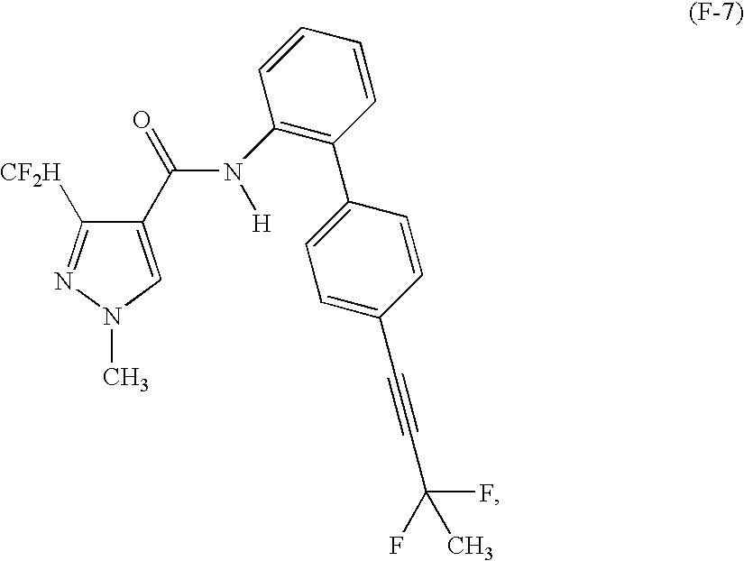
C1(C(=O)N(C2=C(C3=CC=C(C#CC(F)(F)C)C=C3)C=CC=C2)[H])=CN(C)N=C1[CF2H]
